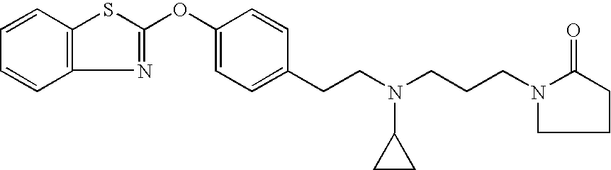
C12=C(C=CC=C1)SC(OC1=CC=C(CCN(CCCN3CCCC3=O)C3CC3)C=C1)=N2
